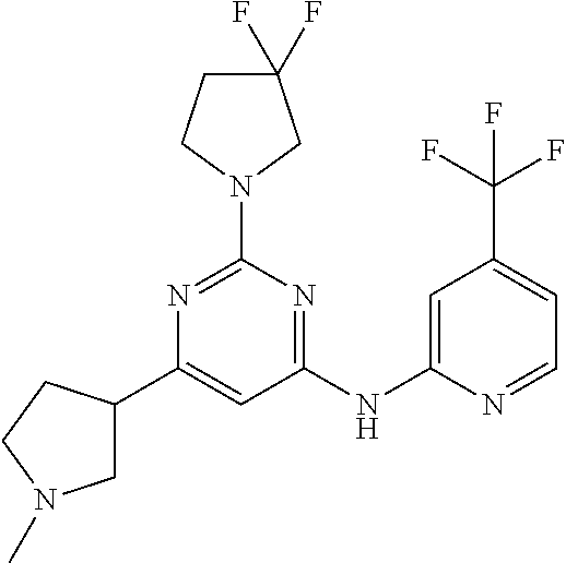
C1(C2CN(C)CC2)=CC(NC2=CC(C(F)(F)F)=CC=N2)=NC(N2CC(F)(F)CC2)=N1
